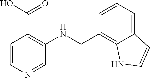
C1(CNC2=C(C(O)=O)C=CN=C2)=C2C(=CC=C1)C=CN2
